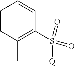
C1=CC(C)=C(S(=O)(=O)[Q])C=C1
